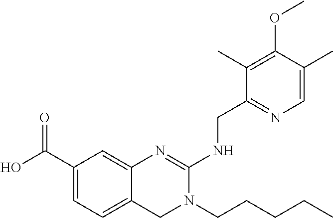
C1(C(O)=O)=CC=C2C(=C1)N=C(NCC1=NC=C(C)C(OC)=C1C)N(CCCCC)C2
